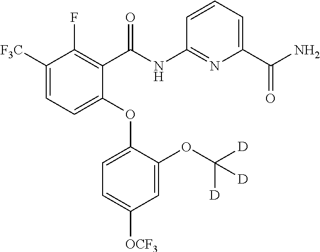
C1([F3C])=CC=C(OC2=CC=C([OCF3])C=C2OC([D])([D])[D])C(C(NC2=NC(C(N)=O)=CC=C2)=O)=C1F
